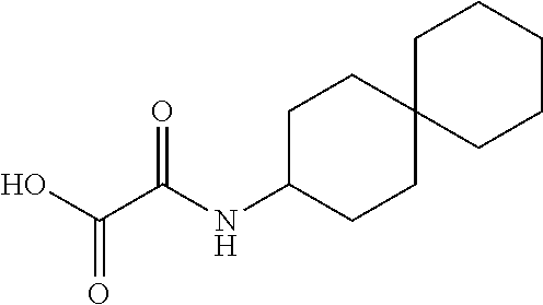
OC(C(NC1CCC2(CC1)CCCCC2)=O)=O
